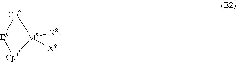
[Cp2]1[E5][Cp3][M5]1([X8])[X9]
